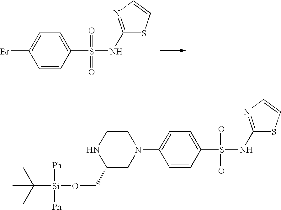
C1(Br)=CC=C(S(NC2=NC=CS2)(=O)=O)C=C1.C1NC(CO[Si](C(C)(C)C)([Ph])[Ph])CN(C2=CC=C(S(NC3=NC=CS3)(=O)=O)C=C2)C1
